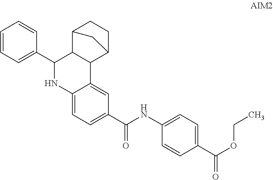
C1=CC=C(C2C3C(C4CCC3C4)C3=CC(C(NC4=CC=C(C(OCC)=O)C=C4)=O)=CC=C3N2)C=C1
